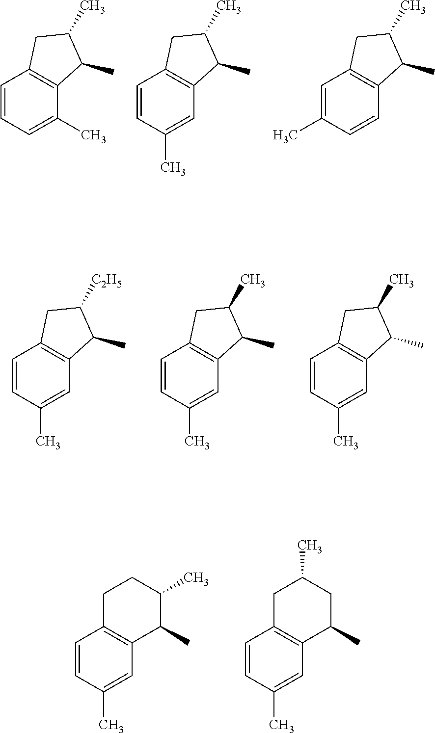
C1=CC=C(C)C2=C1CC(C)C2C.C1=CC(C)=CC2=C1CC(C)C2C.C1=C(C)C=CC2=C1CC(C)C2C.C1=CC(C)=CC2=C1CC([C2H5])C2C.C1=CC(C)=CC2=C1CC(C)C2C.C1=CC(C)=CC2=C1CC(C)C2C.C1=CC(C)=CC2=C1CCC(C)C2C.C1=CC(C)=CC2=C1CC(C)CC2C
